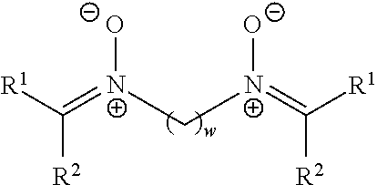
C([R2])([R1])=[N+]([O-])C[N+](=C([R2])[R1])[O-]
